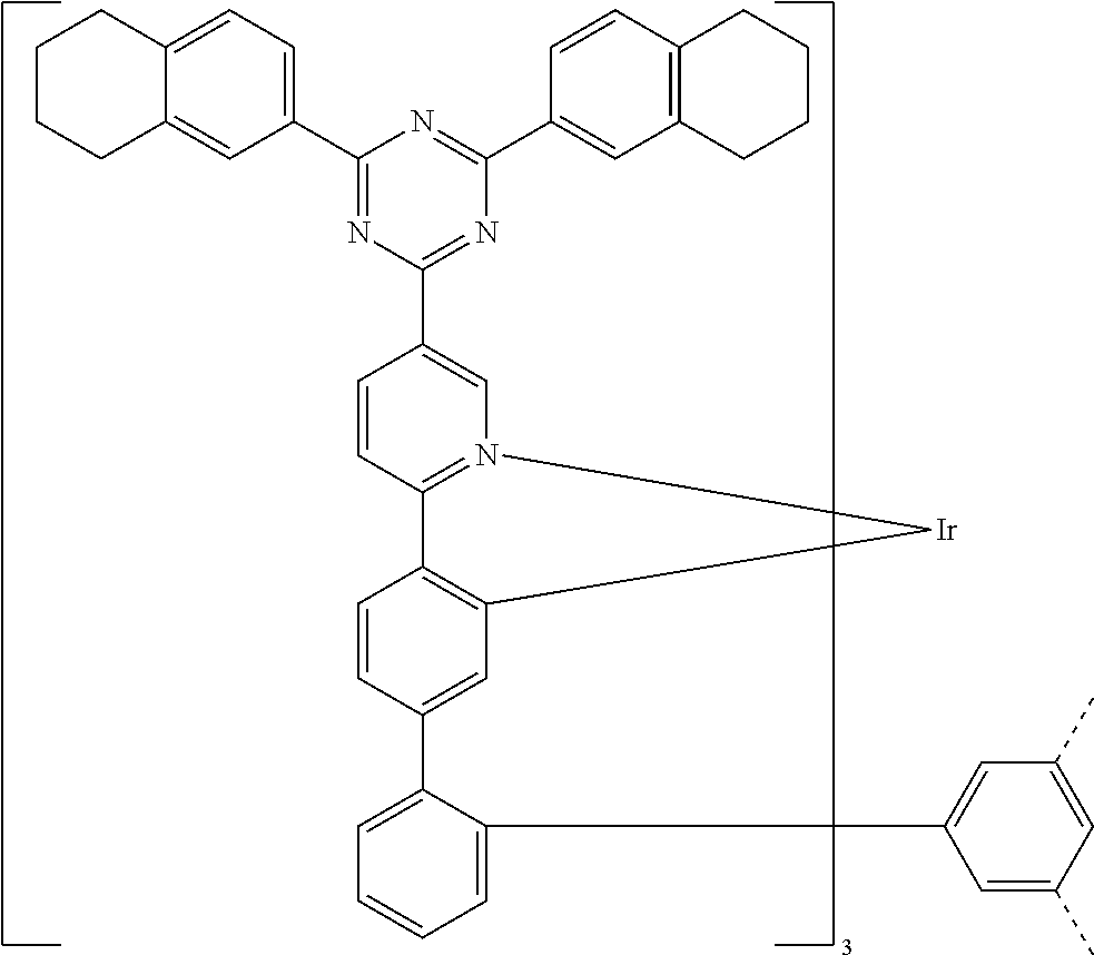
C1=C(C2=CC3=C(C=C2)C2=N(C=C(C4=NC(C5=CC6=C(C=C5)CCCC6)=NC(C5=CC=C6C(=C5)CCCC6)=N4)C=C2)[Ir]3)C(C2=CC(C)=CC(C)=C2)=CC=C1
